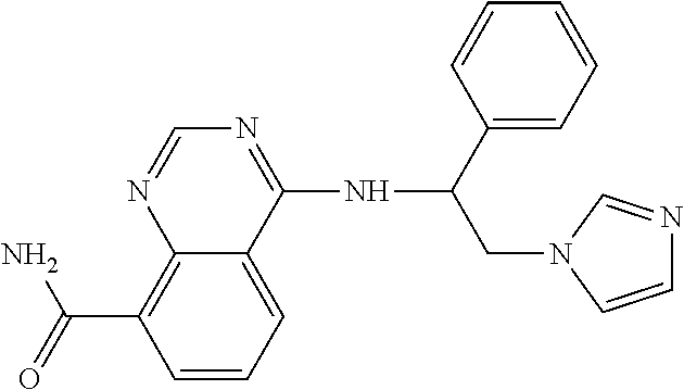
C12=C(C(=O)N)C=CC=C1C(NC(CN1C=CN=C1)C1=CC=CC=C1)=NC=N2
